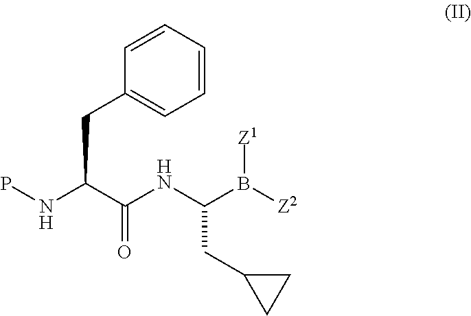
N(C(CC1=CC=CC=C1)C(NC(B([Z2])[Z1])CC1CC1)=O)P
